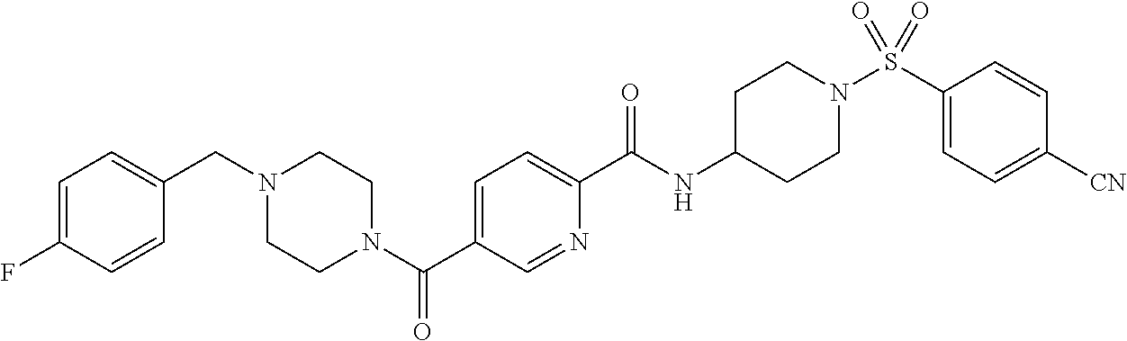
C1=C(F)C=CC(CN2CCN(C(C3=CC=C(C(NC4CCN(S(C5=CC=C([CN])C=C5)(=O)=O)CC4)=O)N=C3)=O)CC2)=C1
